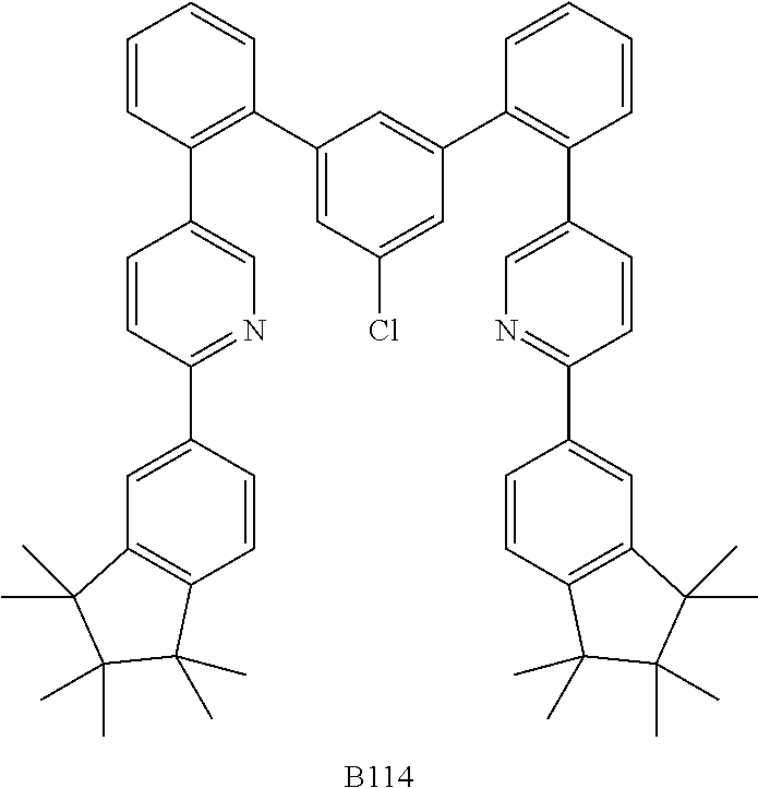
C1=CC(C2=CN=C(C3=CC4=C(C=C3)C(C)(C)C(C)(C)C4(C)C)C=C2)=C(C2=CC(Cl)=CC(C3=C(C4=CN=C(C5=CC6=C(C=C5)C(C)(C)C(C)(C)C6(C)C)C=C4)C=CC=C3)=C2)C=C1.[B114]
